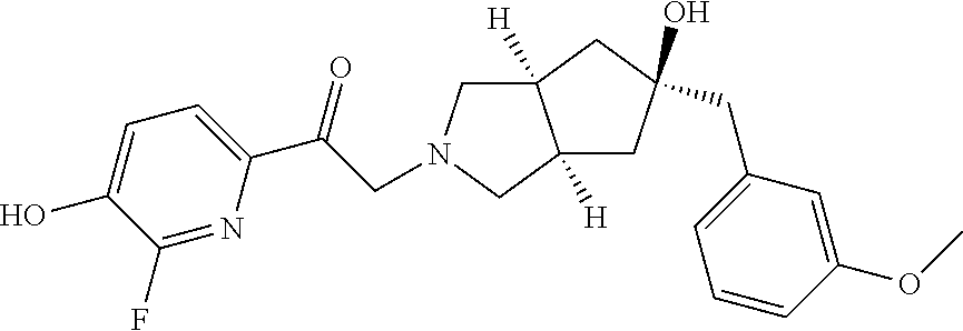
C12([H])CN(CC(C3=CC=C(O)C(F)=N3)=O)CC1([H])CC(O)(CC1=CC=CC(OC)=C1)C2
